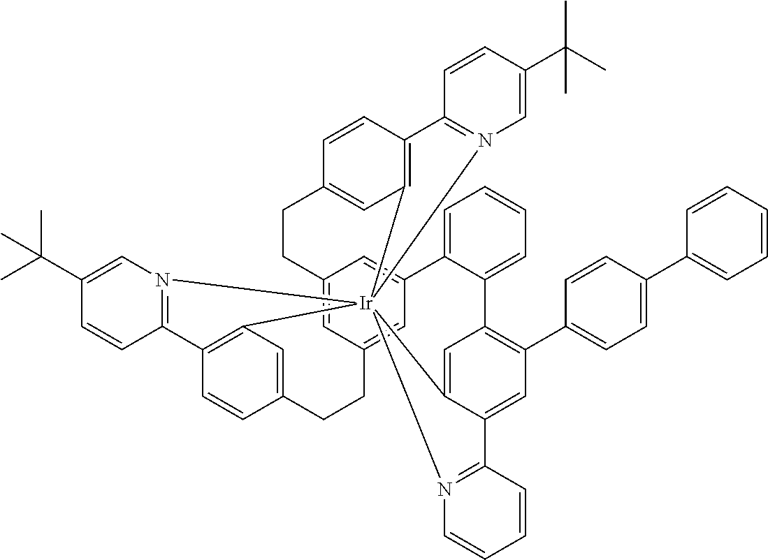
C12=CC3=CC(=C1)C1=CC=CC=C1C1=C(C4=CC=C(C5=CC=CC=C5)C=C4)C=C4C(=C1)[Ir]15(C6=C(C=CC(=C6)CC3)C3=N1C=C(C(C)(C)C)C=C3)(C1=C(C=CC(=C1)CC2)C1=N5C=C(C(C)(C)C)C=C1)N1=C4C=CC=C1
